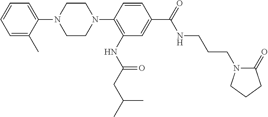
C1=C(C)C(N2CCN(C3=C(NC(=O)CC(C)C)C=C(C(=O)NCCCN4C(=O)CCC4)C=C3)CC2)=CC=C1
